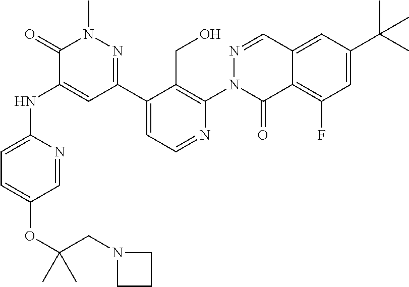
C1=C(NC2=CC(C3=CC=NC(N4N=CC5=CC(C(C)(C)C)=CC(F)=C5C4=O)=C3CO)=NN(C)C2=O)N=CC(OC(CN2CCC2)(C)C)=C1
